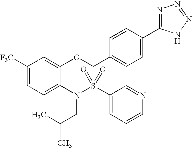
C1([F3C])=CC=C(N(S(C2=CC=CN=C2)(=O)=O)CC(C)C)C(OCC2=CC=C(C3=NN=NN3)C=C2)=C1
